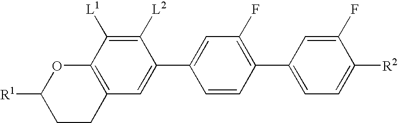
C1([R1])CCC2=C(O1)C([L1])=C([L2])C(C1=CC(F)=C(C3=CC=C([R2])C(F)=C3)C=C1)=C2
